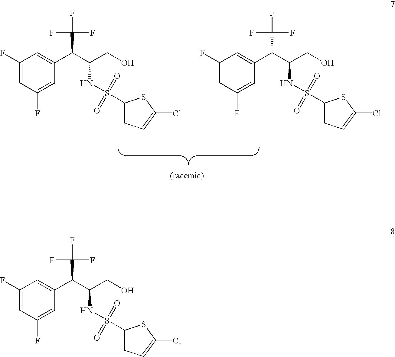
C1(F)=CC(F)=CC(C(C(CO)NS(C2=CC=C(Cl)S2)(=O)=O)C(F)(F)F)=C1.C1(F)=CC(F)=CC(C(C(CO)NS(C2=CC=C(Cl)S2)(=O)=O)C(F)(F)F)=C1.C1(F)=CC(F)=CC(C(C(CO)NS(C2=CC=C(Cl)S2)(=O)=O)C(F)(F)F)=C1
